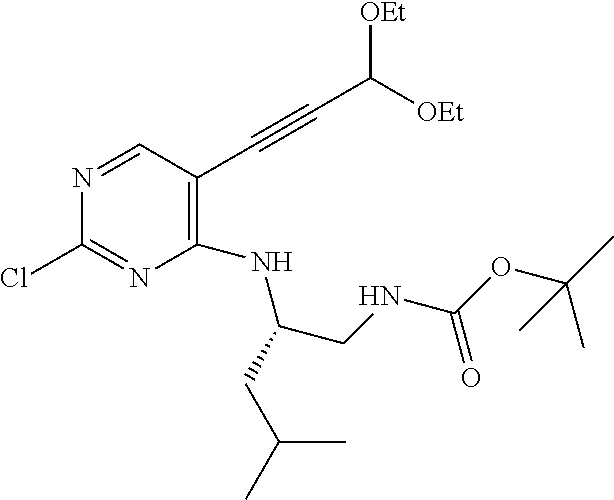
C1(NC(CC(C)C)CNC(=O)OC(C)(C)C)=C(C#CC([OEt])[OEt])C=NC(Cl)=N1
